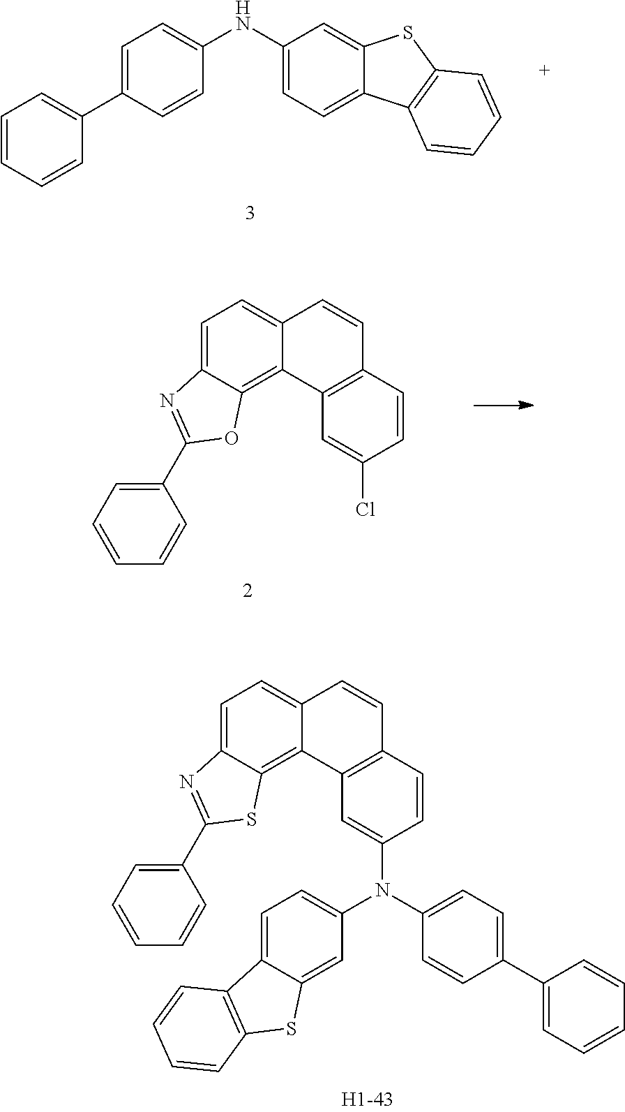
C1=C(C2=CC=CC=C2)C=CC(NC2=CC=C3C(=C2)SC2=C3C=CC=C2)=C1.C1=C2C(=C3C(=C1)C=CC1=C3C=C(Cl)C=C1)OC(C1=CC=CC=C1)=N2.C1=C2C(=C3C(=C1)C=CC1=C3C=C(N(C3=CC=C4C(=C3)SC3=C4C=CC=C3)C3=CC=C(C4=CC=CC=C4)C=C3)C=C1)SC(C1=CC=CC=C1)=N2
